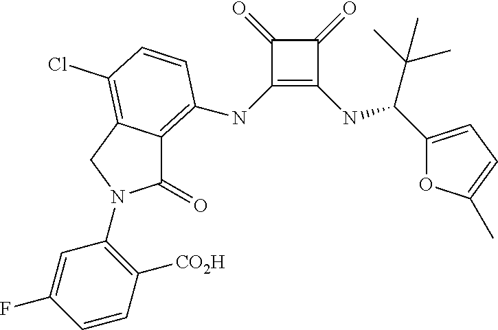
C1(=O)C(NC2=C3C(=O)N(C4=C([CO2H])C=CC(F)=C4)CC3=C(Cl)C=C2)=C(NC(C(C)(C)C)C2=CC=C(C)O2)C1=O
